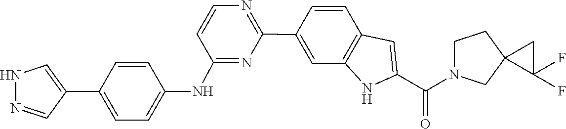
C1=CC2=C(NC(C(=O)N3CCC4(C3)C(F)(F)C4)=C2)C=C1C1=NC=CC(NC2=CC=C(C3=CNN=C3)C=C2)=N1
